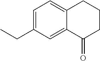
C12=CC=C(CC)C=C1C(=O)CCC2
